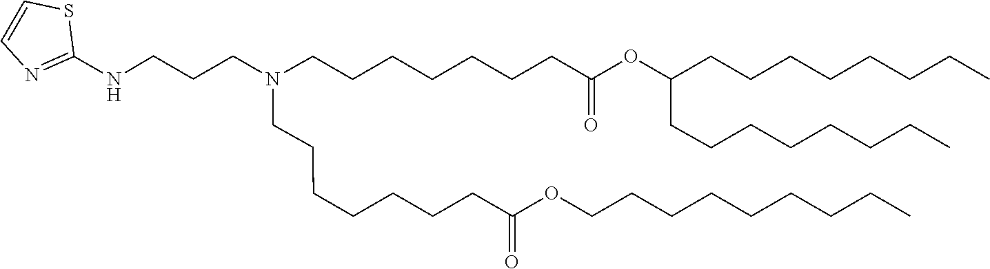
C(C(=O)OCCCCCCCCC)CCCCCCN(CCCNC1=NC=CS1)CCCCCCCC(=O)OC(CCCCCCCC)CCCCCCCC
